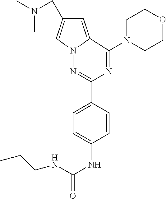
CN(C)CC1=CN2C(=C1)C(N1CCOCC1)=NC(C1=CC=C(NC(NCCC)=O)C=C1)=N2
